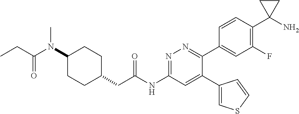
C1(N(C(CC)=O)C)CCC(CC(NC2=NN=C(C3=CC(F)=C(C4(N)CC4)C=C3)C(C3=CSC=C3)=C2)=O)CC1
